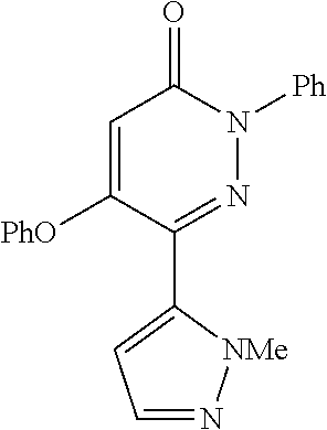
C1=N[NMe]C(C2=NN([Ph])C(=O)C=C2[PhO])=C1
